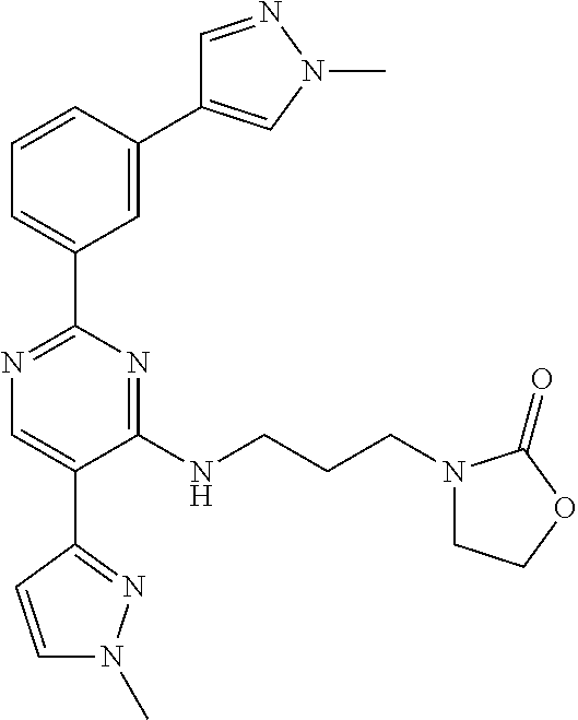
N1=C(C2=CC=CC(C3=CN(C)N=C3)=C2)N=C(NCCCN2CCOC2=O)C(C2=NN(C)C=C2)=C1
